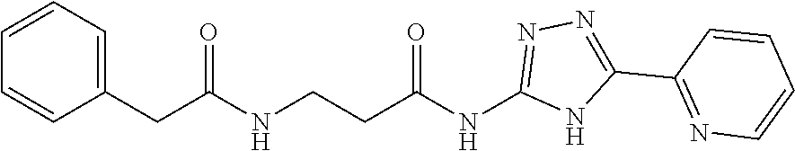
C1(CC(NCCC(NC2=NN=C(C3=NC=CC=C3)N2)=O)=O)=CC=CC=C1
